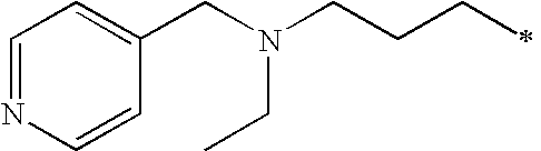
C1=NC=CC(CN(CCCC)CC)=C1
